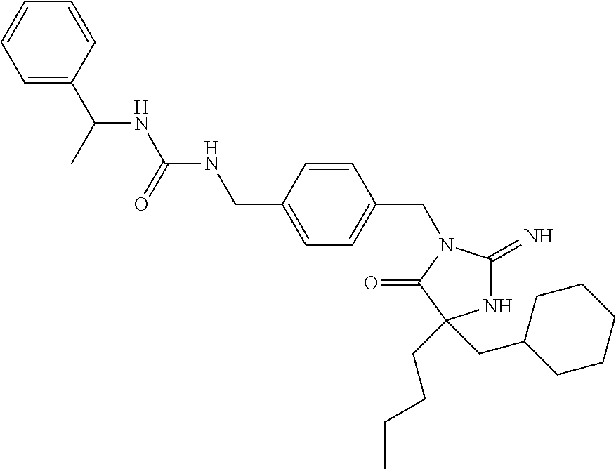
N1C(=N)N(CC2=CC=C(CNC(NC(C3=CC=CC=C3)C)=O)C=C2)C(=O)C1(CCCC)CC1CCCCC1
